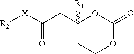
C1(CC([X][R2])=O)([R1])CCOC(=O)O1
